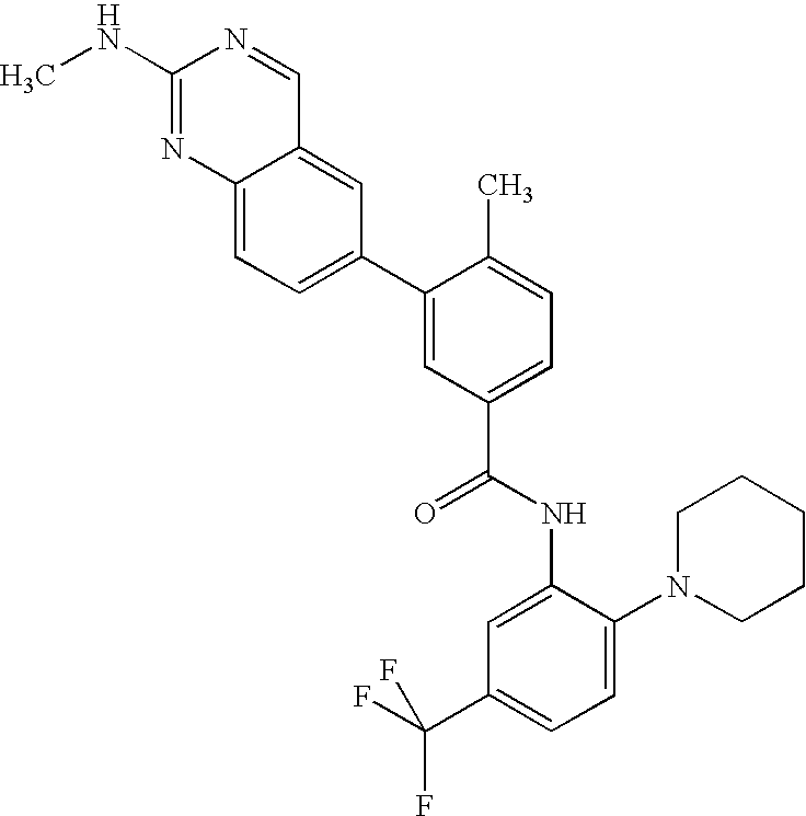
C1(NC)=NC2=CC=C(C3=CC(C(NC4=CC(C(F)(F)F)=CC=C4N4CCCCC4)=O)=CC=C3C)C=C2C=N1
